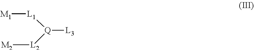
[Q]([L3])([L1][M1])[L2][M2]
